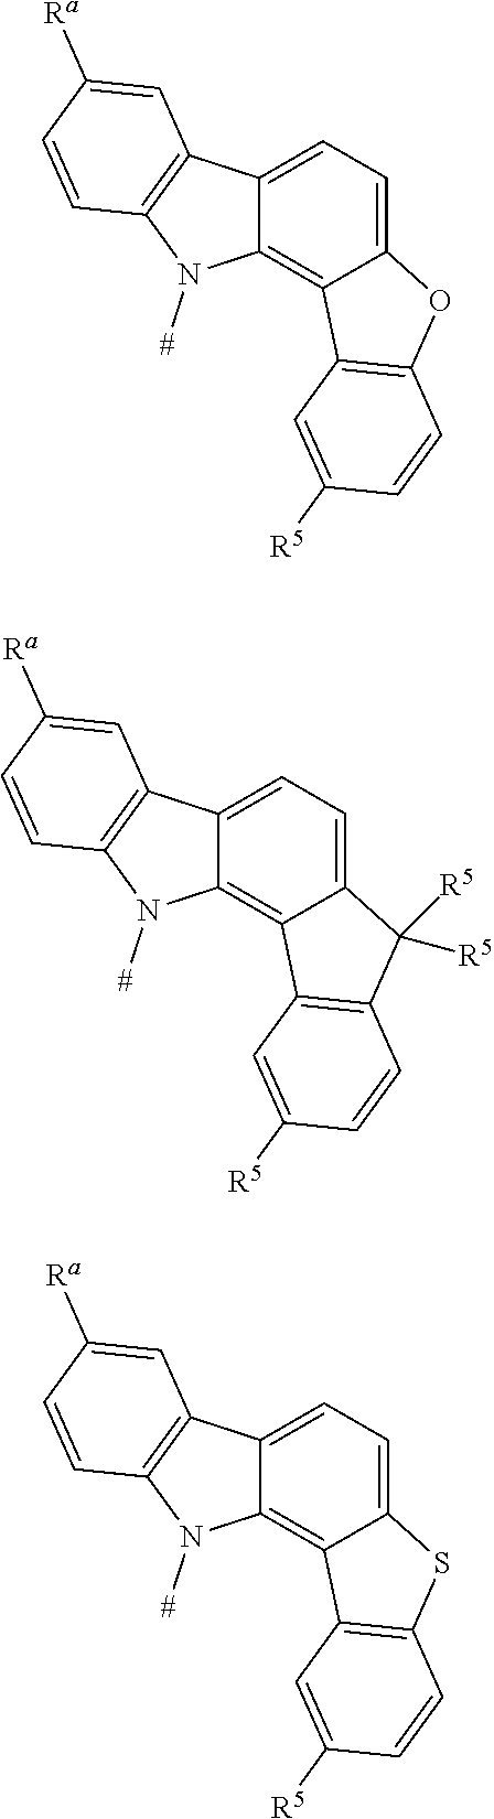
C12=CC=C3C(=C1N([#])C1=C2C=C([Ra])C=C1)C1=C(O3)C=CC([R5])=C1.C12=CC=C3C(=C1N([#])C1=C2C=C([Ra])C=C1)C1=C(C3([R5])[R5])C=CC([R5])=C1.C12=CC=C3C(=C1N([#])C1=C2C=C([Ra])C=C1)C1=C(S3)C=CC([R5])=C1
